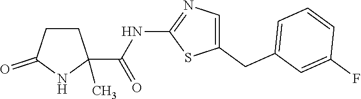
C1(CC2=CC=CC(F)=C2)=CN=C(NC(=O)C2(C)CCC(=O)N2)S1
